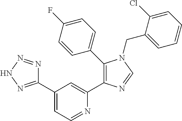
C1(C2=NNN=N2)=CC=NC(C2=C(C3=CC=C(F)C=C3)N(CC3=CC=CC=C3Cl)C=N2)=C1
